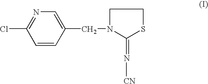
C1=CC(CN2CCSC2=N[CN])=CN=C1Cl
